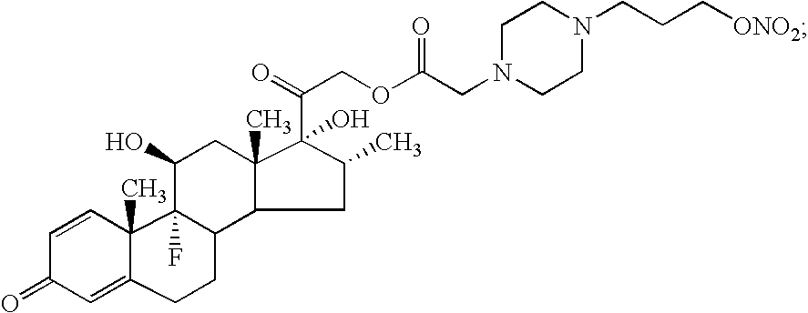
C1=CC2(C)C(=CC1=O)CCC1C3C(C)(CC(O)C21F)C(C(COC(CN1CCN(CCC[ONO2])CC1)=O)=O)(O)C(C)C3
